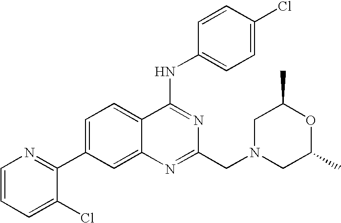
C1=CC=C(Cl)C(C2=CC=C3C(=C2)N=C(CN2CC(C)OC(C)C2)N=C3NC2=CC=C(Cl)C=C2)=N1
